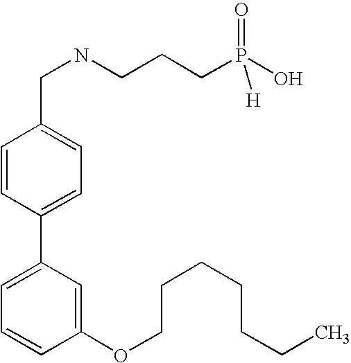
C1=CC=C(C2=CC=C(CNCCCP(O)(=O)[H])C=C2)C=C1OCCCCCCC
